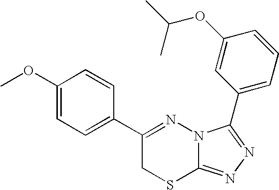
C1(OC)=CC=C(C2=NN3C(=NN=C3C3=CC=CC(OC(C)C)=C3)SC2)C=C1
